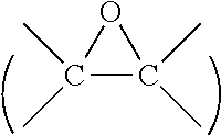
O1C(C)(C)C1(C)C
